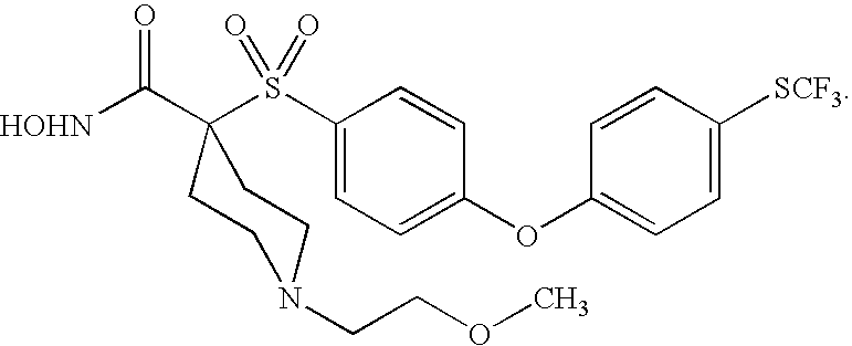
[HOHN]C(C1(S(C2=CC=C(OC3=CC=C([SCF3])C=C3)C=C2)(=O)=O)CCN(CCOC)CC1)=O
